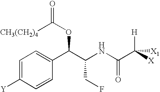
C1=C([Y])C=CC(C(C(NC(C([X])([H])[X1])=O)CF)OC(=O)[CH3(CH2)4])=C1
